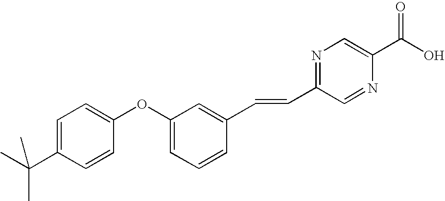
C1=C(C(C)(C)C)C=CC(OC2=CC=CC(C=CC3=NC=C(C(O)=O)N=C3)=C2)=C1
